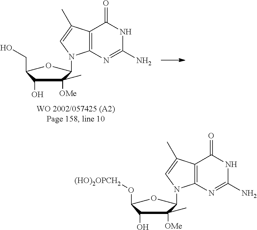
C1(O)C(O[(HO)2OPCH2])OC(N2C3=C(C(C)=C2)C(=O)NC(N)=N3)C1([OMe])C.C1(O)C(CO)OC(N2C3=C(C(C)=C2)C(=O)NC(N)=N3)C1([OMe])C
